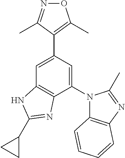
N1=C(C)C(C2=CC3=C(C(N4C5=C(N=C4C)C=CC=C5)=C2)N=C(C2CC2)N3)=C(C)O1
